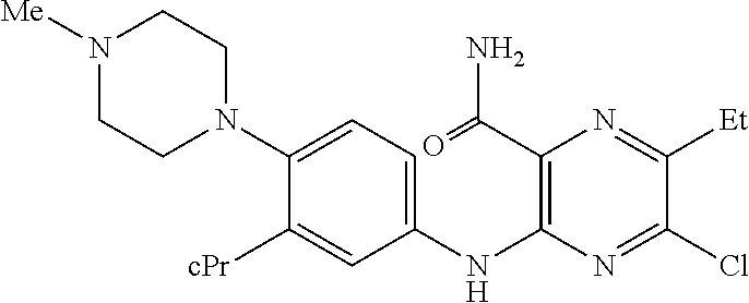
C1(N2CCN([Me])CC2)=CC=C(NC2=C(C(=O)N)N=C([Et])C(Cl)=N2)C=C1[cPr]
